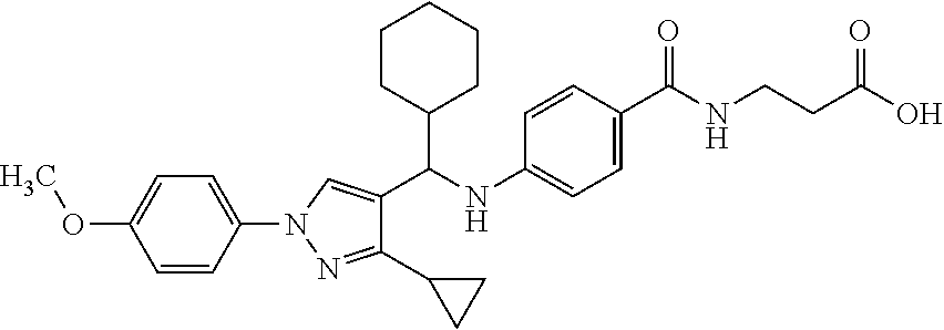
C1(C(NC2=CC=C(C(=O)NCCC(O)=O)C=C2)C2=CN(C3=CC=C(OC)C=C3)N=C2C2CC2)CCCCC1
